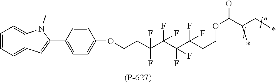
C1=CC=C2C(=C1)N(C)C(C1=CC=C(OCCC(C(C(C(CCOC(=O)C(C*)*)(F)F)(F)F)(F)F)(F)F)C=C1)=C2
